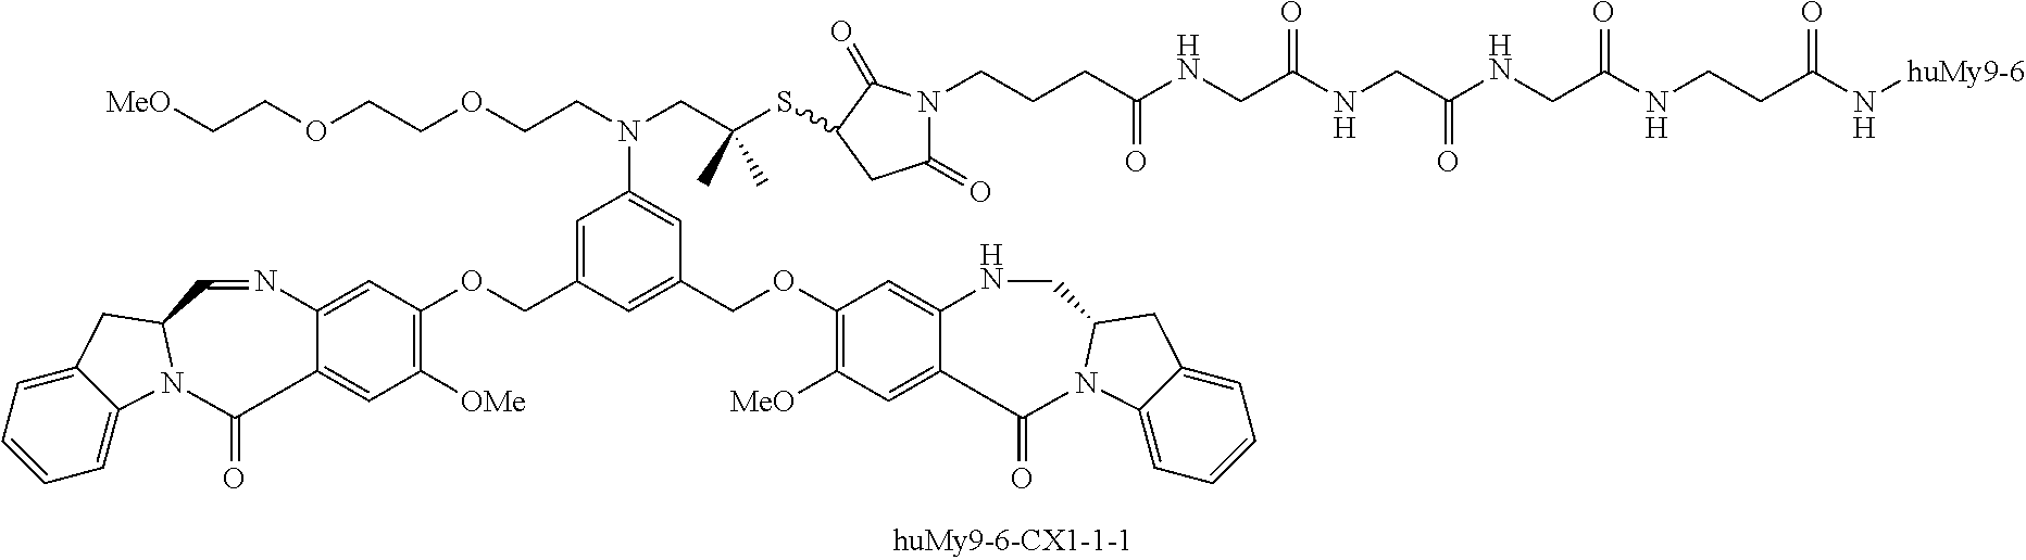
C1=C(COC2=C([OMe])C=C3C(=C2)N=CC2N(C4=CC=CC=C4C2)C3=O)C=C(COC2=C([MeO])C=C3C(=C2)NCC2N(C4=CC=CC=C4C2)C3=O)C=C1N(CC(SC1C(=O)N(CCCC(NCC(NCC(NCC(NCCC(N[huMy9-6])=O)=O)=O)=O)=O)C(=O)C1)(C)C)CCOCCOCC[MeO]
